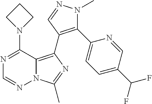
N12C(=C(C3=C(C4=CC=C(C(F)F)C=N4)N(C)N=C3)N=C1C)C(N1CCC1)=NC=N2
